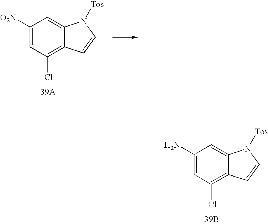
C1([O2N])=CC(Cl)=C2C(=C1)N([Tos])C=C2.C1(N)=CC(Cl)=C2C(=C1)N([Tos])C=C2.[39B]
